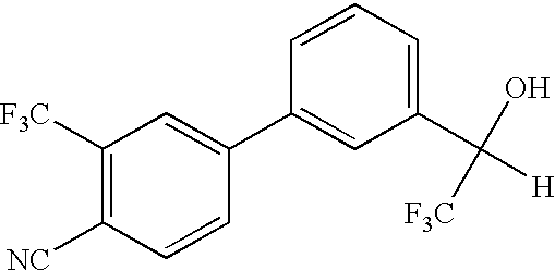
C1([F3C])=C([NC])C=CC(C2=CC(C([H])(O)[F3C])=CC=C2)=C1
